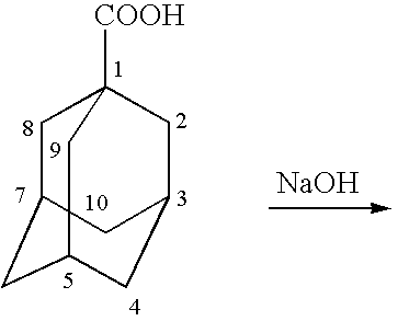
C1C2CC3CC(CC1([COOH])C3)C2.[NaOH]
